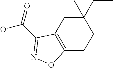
C12=C(CC(CC)(C)CC1)C(C(=O)O)=NO2
